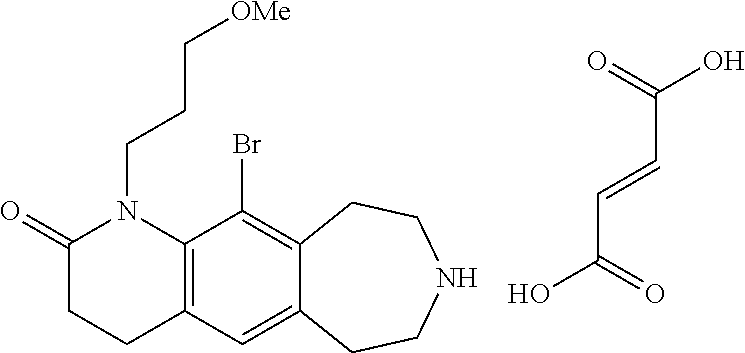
C(C=CC(=O)O)(=O)O.C12=C(C=C3C(=C1Br)CCNCC3)CCC(=O)N2CCC[OMe]
